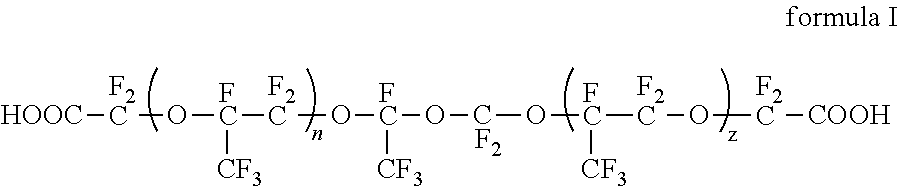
[HOOC][F2C]O[FC]([CF3])[F2C]O[FC]([CF3])OCO[FC]([CF3])[F2C]O[F2C][COOH].[F2]
